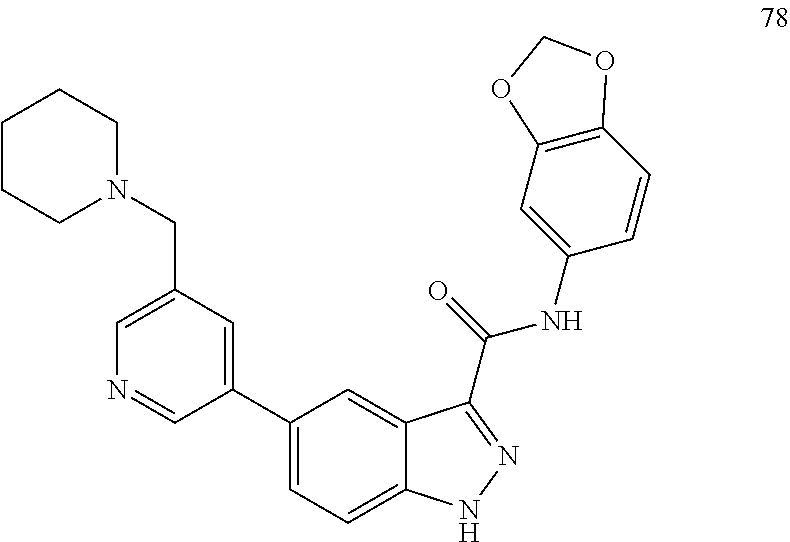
C1CCN(CC2=CN=CC(C3=CC=C4C(=C3)C(C(NC3=CC5=C(C=C3)OCO5)=O)=NN4)=C2)CC1
